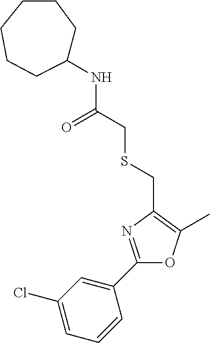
C1(Cl)=CC=CC(C2=NC(CSCC(=O)NC3CCCCCC3)=C(C)O2)=C1
